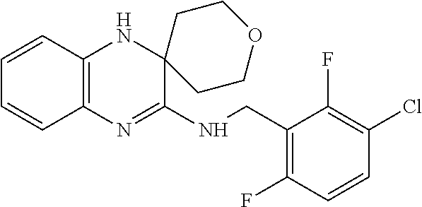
C1=CC2=C(C=C1)N=C(NCC1=C(F)C=CC(Cl)=C1F)C1(N2)CCOCC1
